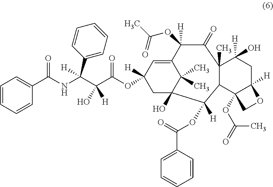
C1=CC=CC(C(NC(C(C(OC2([H])CC3(O)C(C)(C)C(=C2)C(OC(C)=O)([H])C(=O)C2(C)C(C3([H])OC(C3=CC=CC=C3)=O)C3(OC(=O)C)C([H])(CC2(O)[H])OC3)=O)(O)[H])(C2=CC=CC=C2)[H])=O)=C1
